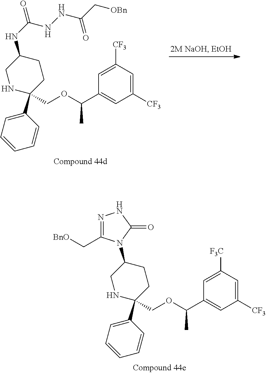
C1(C2(COC(C3=CC([CF3])=CC([CF3])=C3)C)NCC(NC(=O)NNC(C[OBn])=O)CC2)=CC=CC=C1.C1(C2(COC(C3=CC([CF3])=CC([F3C])=C3)C)NCC(N3C(C[BnO])=NNC3=O)CC2)=CC=CC=C1
